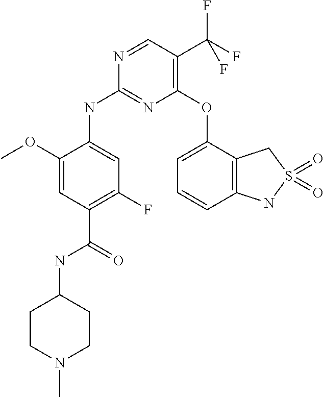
C1(OC2=CC=CC3=C2CS(=O)(=O)N3)=C(C(F)(F)F)C=NC(NC2=CC(F)=C(C(NC3CCN(C)CC3)=O)C=C2OC)=N1
